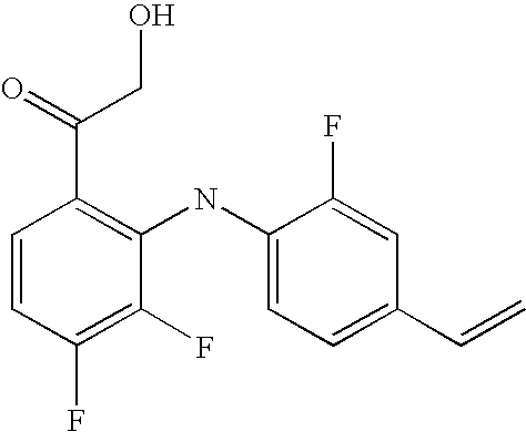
C1=CC(F)=C(F)C(NC2=CC=C(C=C)C=C2F)=C1C(=O)CO
